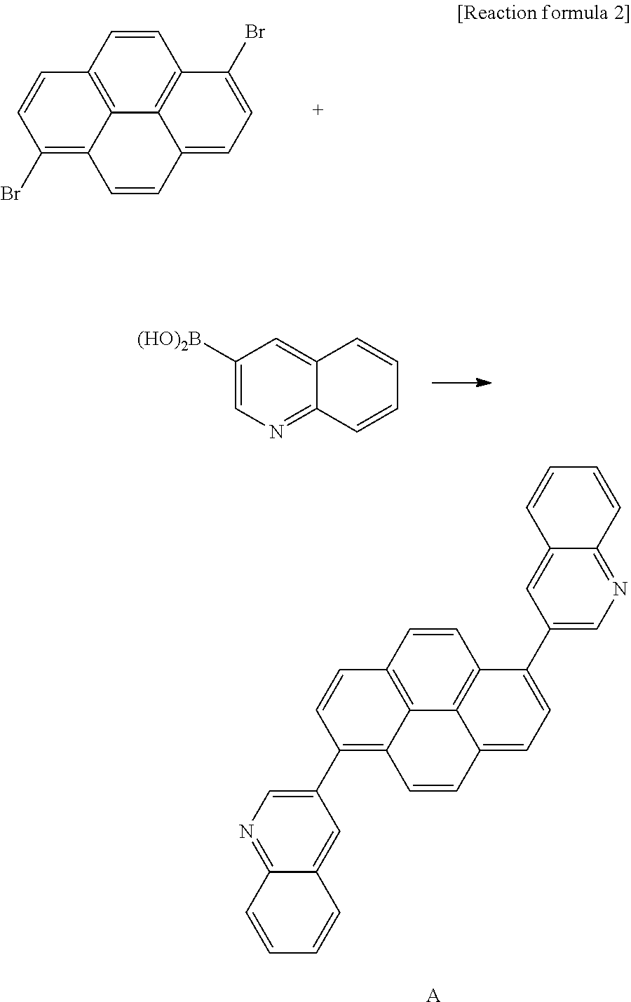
C1=CC2=C3C4=C1C(Br)=CC=C4C=CC3=C(Br)C=C2.C1([(HO)2B])=CN=C2C(=C1)C=CC=C2.C1=CC2=C3C4=C1C(C1=CN=C5C(=C1)C=CC=C5)=CC=C4C=CC3=C(C1=CN=C3C(=C1)C=CC=C3)C=C2.[A]
